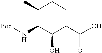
OC(CC(C(N[Boc])C(C)CC)O)=O
